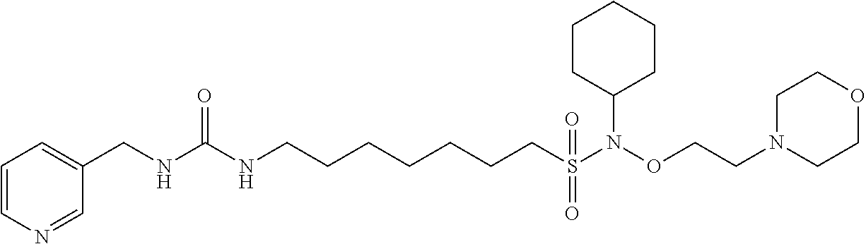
C1=CN=CC(CNC(=O)NCCCCCCCS(N(C2CCCCC2)OCCN2CCOCC2)(=O)=O)=C1
